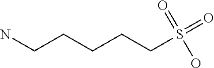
NCCCCCS(=O)(=O)O
